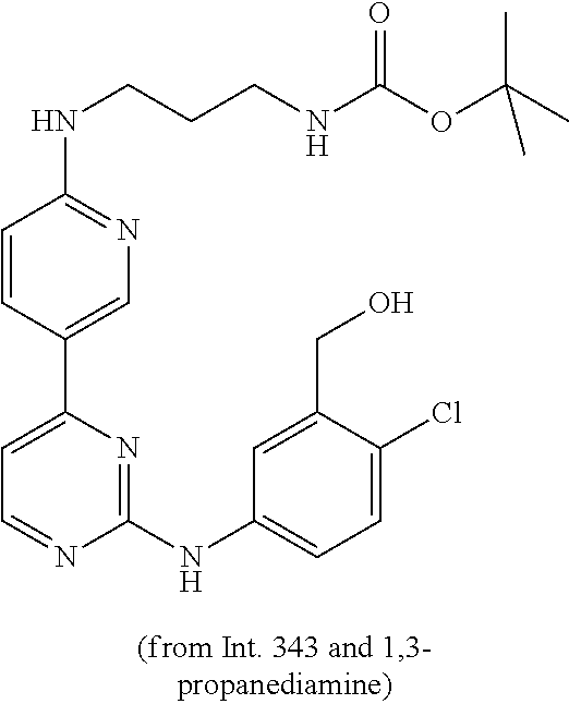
C1=C(C2=CC=NC(NC3=CC=C(Cl)C(CO)=C3)=N2)C=CC(NCCCNC(OC(C)(C)C)=O)=N1
